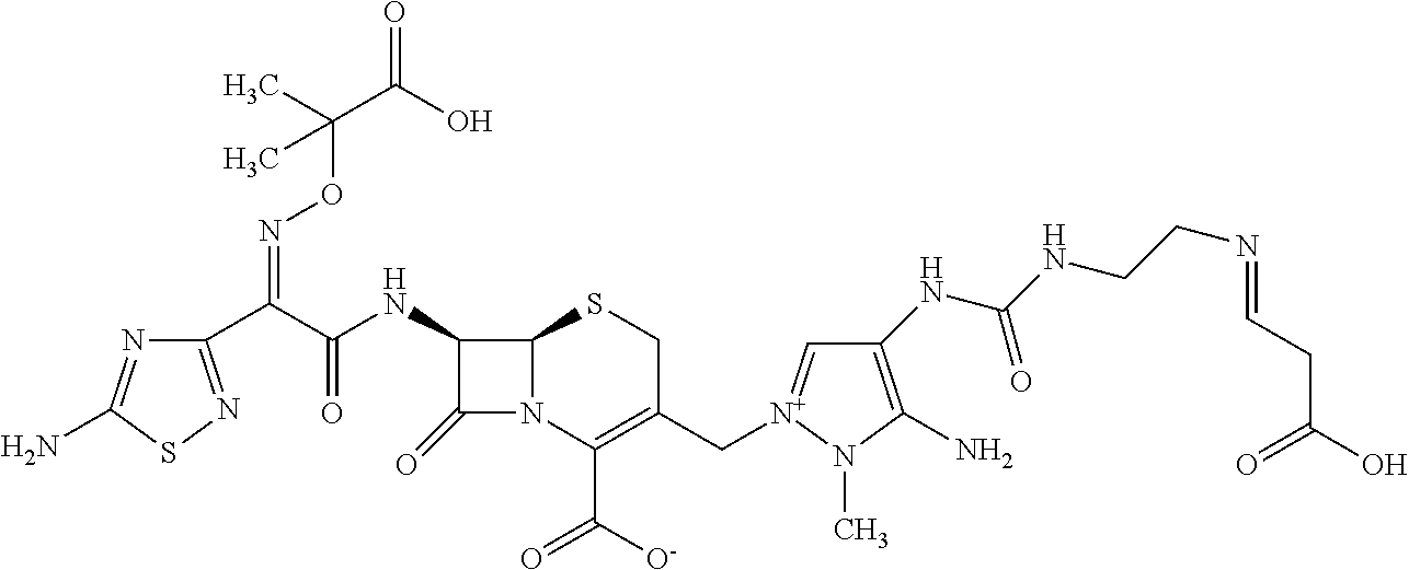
C1(C(C(=O)NC2C(=O)N3C2SCC(C[N+]2=CC(NC(=O)NCCN=CCC(=O)O)=C(N)N2C)=C3C(=O)[O-])=NOC(C)(C)C(O)=O)=NSC(N)=N1
